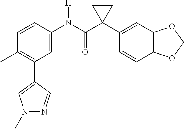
C1=C(N(C(C2(C3=CC4=C(C=C3)OCO4)CC2)=O)[H])C=CC(C)=C1C1=CN(C)N=C1
